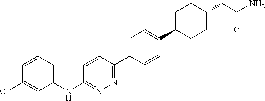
C1=CC=C(NC2=NN=C(C3=CC=C(C4CCC(CC(=O)N)CC4)C=C3)C=C2)C=C1Cl
